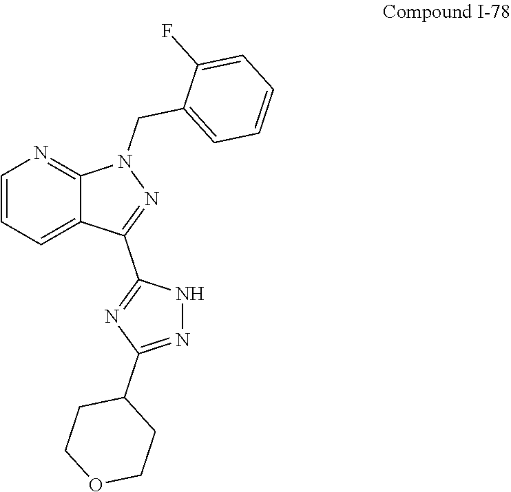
C1=CC=C2C(=N1)N(CC1=CC=CC=C1F)N=C2C1=NC(C2CCOCC2)=NN1
